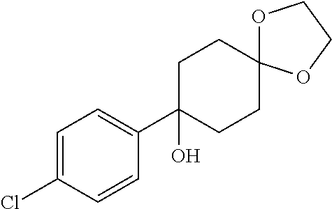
C1=C(Cl)C=CC(C2(O)CCC3(CC2)OCCO3)=C1
